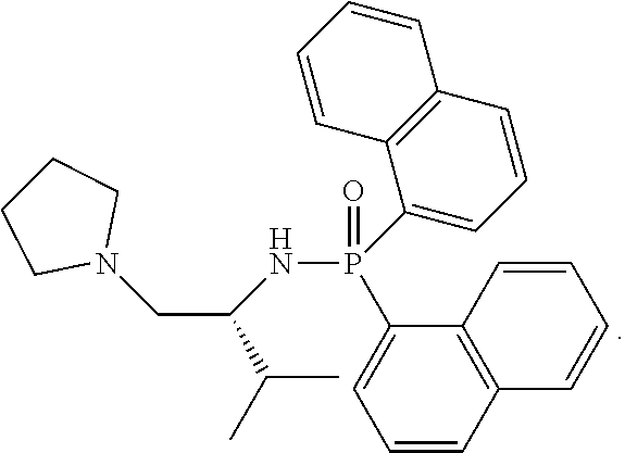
N(P(C1=CC=CC2=C1C=CC=C2)(=O)C1=CC=CC2=C1C=CC=C2)C(CN1CCCC1)C(C)C
